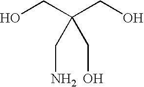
OCC(CO)(CO)CN
